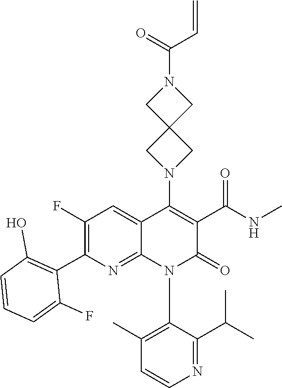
C1=CN=C(C(C)C)C(N2C3=NC(C4=C(O)C=CC=C4F)=C(F)C=C3C(N3CC4(C3)CN(C(C=C)=O)C4)=C(C(NC)=O)C2=O)=C1C
